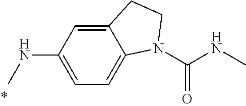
N(C1=CC=C2C(=C1)CCN2C(NC)=O)C
